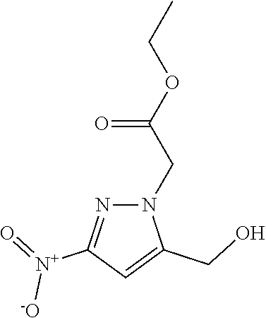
N1(CC(=O)OCC)N=C([N+]([-O])=O)C=C1CO
